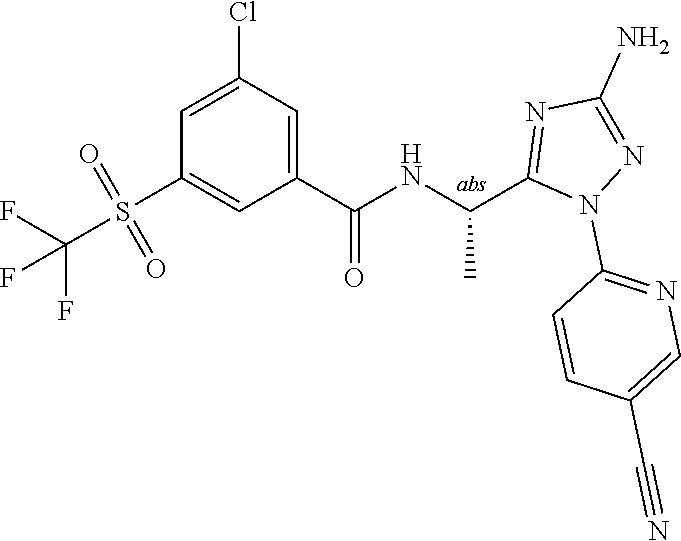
C1=C(Cl)C=C(C(=O)NC(C)C2=NC(N)=NN2C2=NC=C(C#N)C=C2)C=C1S(=O)(=O)C(F)(F)F
